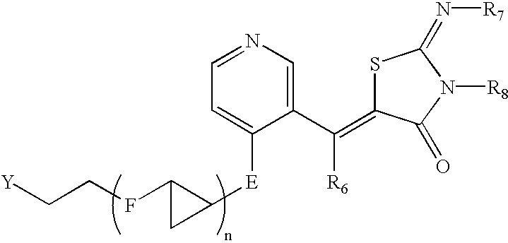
[Y]CCFC1C([E]C2=CC=NC=C2C([R6])=C2SC(=N[R7])N([R8])C2=O)C1
